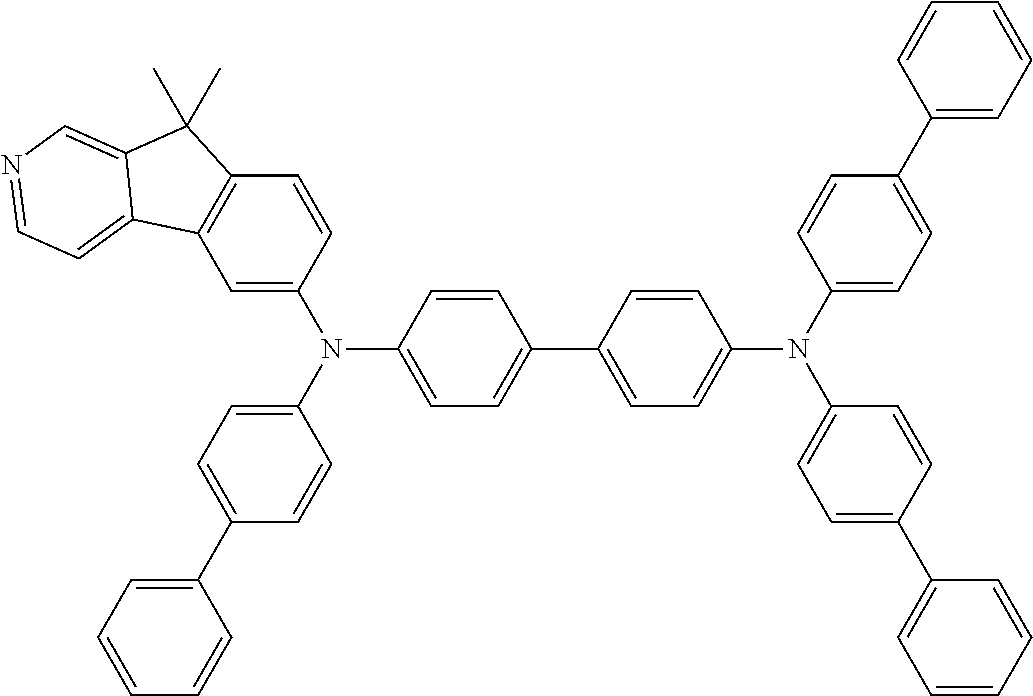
C1=C(N(C2=CC=C(C3=CC=C(N(C4=CC=C(C5=CC=CC=C5)C=C4)C4=CC=C(C5=CC=CC=C5)C=C4)C=C3)C=C2)C2=CC=C(C3=CC=CC=C3)C=C2)C=CC2=C1C1=CC=NC=C1C2(C)C
